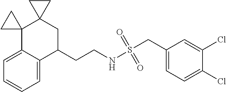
C1=CC=C2C(=C1)C1(C3(CC2CCNS(CC2=CC=C(Cl)C(Cl)=C2)(=O)=O)CC3)CC1
